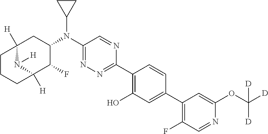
C1(N(C2CC3([H])CCCC([H])(C2F)N3[H])C2CC2)=NN=C(C2=C(O)C=C(C3=C(F)C=NC(OC([D])([D])[D])=C3)C=C2)N=C1
